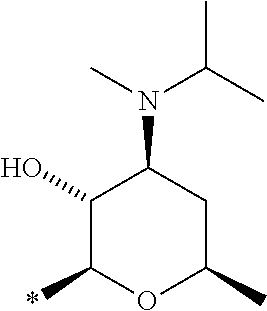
C1(O)C(*)OC(C)CC1N(C)C(C)C
